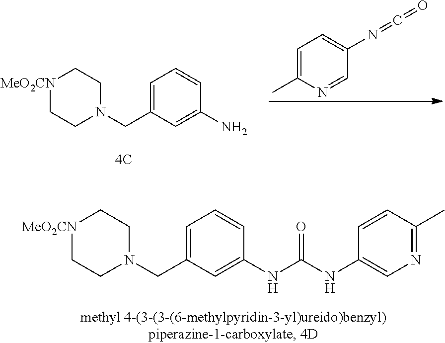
[MeO2CN]1CCN(CC2=CC=CC(N)=C2)CC1.C1=C(C)N=CC(N=C=O)=C1.[MeO2CN]1CCN(CC2=CC=CC(NC(NC3=CN=C(C)C=C3)=O)=C2)CC1
